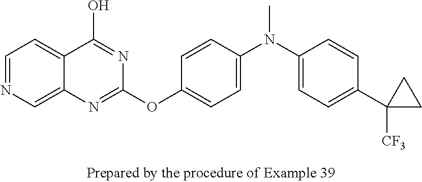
C1(OC2=CC=C(N(C3=CC=C(C4([CF3])CC4)C=C3)C)C=C2)=NC2=CN=CC=C2C(O)=N1
